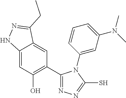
C12=CC(O)=C(C3=NN=C(S)N3C3=CC(N(C)C)=CC=C3)C=C1C(CC)=NN2
